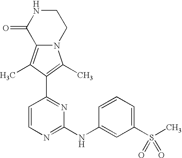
N12C(=C(C)C(C3=NC(NC4=CC(S(C)(=O)=O)=CC=C4)=NC=C3)=C1C)C(=O)NCC2
